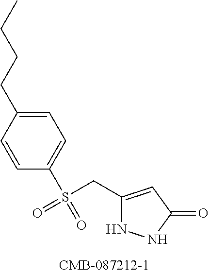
C1(CS(C2=CC=C(CCCC)C=C2)(=O)=O)=CC(=O)NN1
